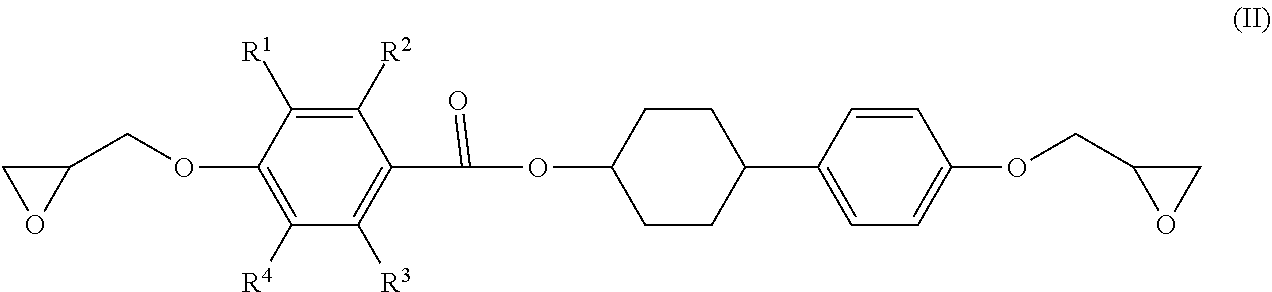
C1(OCC2CO2)=C([R4])C([R3])=C(C(=O)OC2CCC(C3=CC=C(OCC4OC4)C=C3)CC2)C([R2])=C1[R1]
